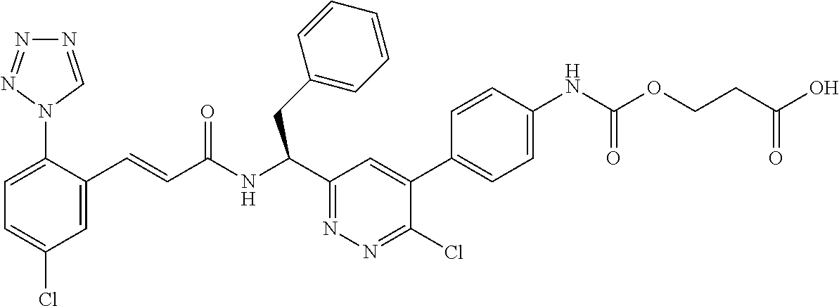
C1=C(N2C=NN=N2)C(C=CC(NC(C2=NN=C(Cl)C(C3=CC=C(NC(OCCC(O)=O)=O)C=C3)=C2)CC2=CC=CC=C2)=O)=CC(Cl)=C1
